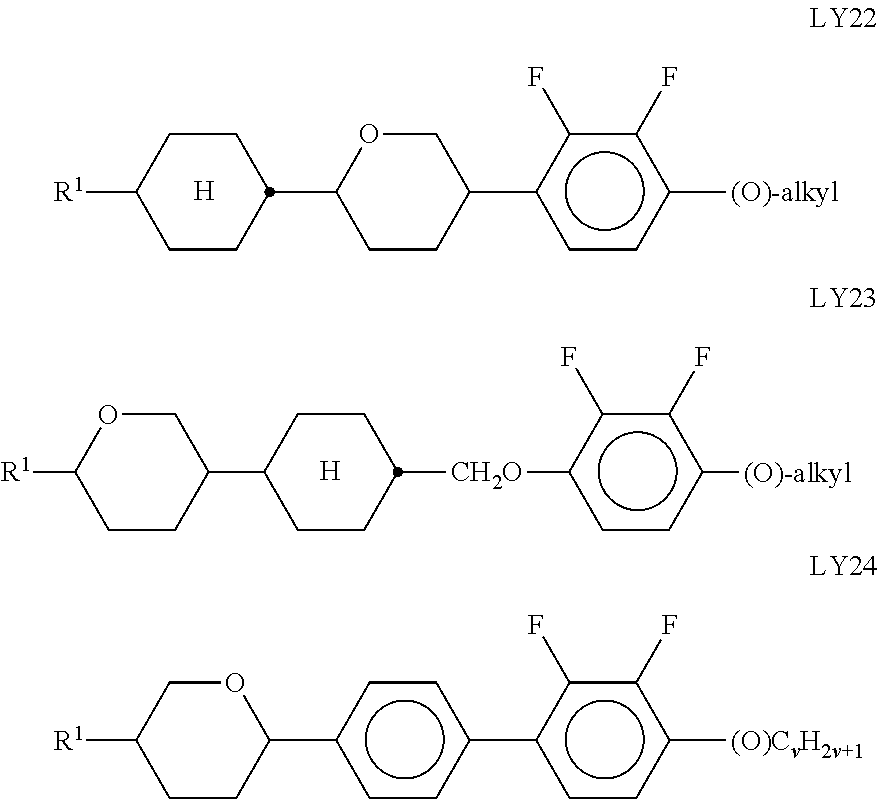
C1CC([R1])CCC1C1CCC(c2ccc([(O)-alkyl])c(F)c2F)CO1.[H].C1(C2CCC([CH2O]c3ccc([(O)-alkyl])c(F)c3F)CC2)COC([R1])CC1.[H].O1CC([R1])CCC1c1ccc(-c2ccc([(O)CvH2v+1])c(F)c2F)cc1
